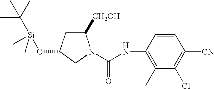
C1([CH2OH])CC(O[Si](C(C)(C)C)(C)C)CN1C(NC1=C(C)C(Cl)=C([CN])C=C1)=O
